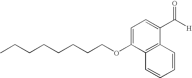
CCCCCCCCOC1=CC=C(C(=O)[H])C2=C1C=CC=C2
